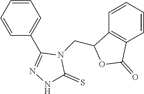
C1=CC=CC(C2=NNC(=S)N2CC2C3=C(C=CC=C3)C(=O)O2)=C1
